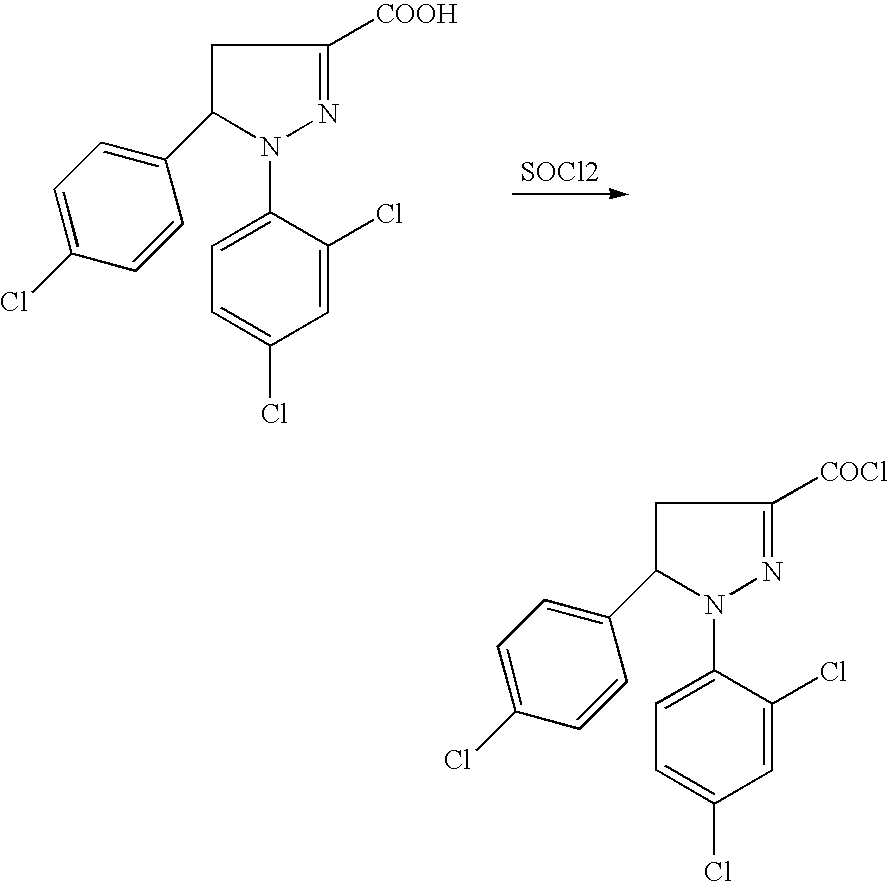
C1=C(Cl)C(N2N=C([COOH])CC2C2=CC=C(Cl)C=C2)=CC=C1Cl.[SOCl2].C1=C(Cl)C(N2N=C([COCl])CC2C2=CC=C(Cl)C=C2)=CC=C1Cl
